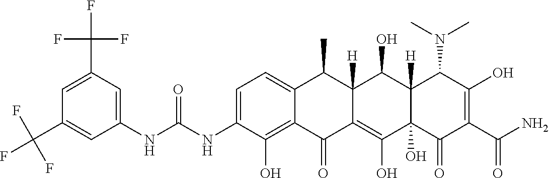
C1=C(NC(NC2=CC(C(F)(F)F)=CC(C(F)(F)F)=C2)=O)C(O)=C2C(=C1)C(C)C1([H])C(=C(O)C3(O)C([H])(C1O)C(N(C)C)C(O)=C(C(N)=O)C3=O)C2=O
